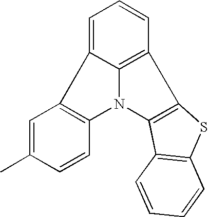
C1=C2C3=C(C=C1)C1=C(N3C3=C2C=C(C)C=C3)C2=C(S1)C=CC=C2
